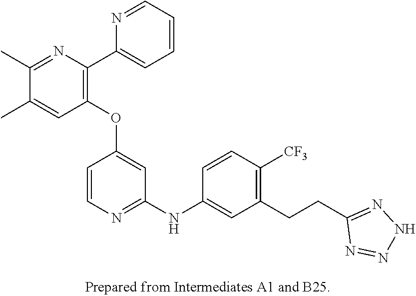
C1(OC2=CC(NC3=CC(CCC4=NNN=N4)=C([CF3])C=C3)=NC=C2)=C(C2=CC=CC=N2)N=C(C)C(C)=C1
